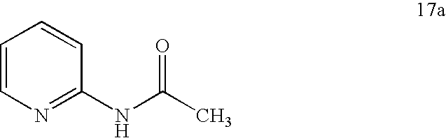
C1=CN=C(NC(C)=O)C=C1
